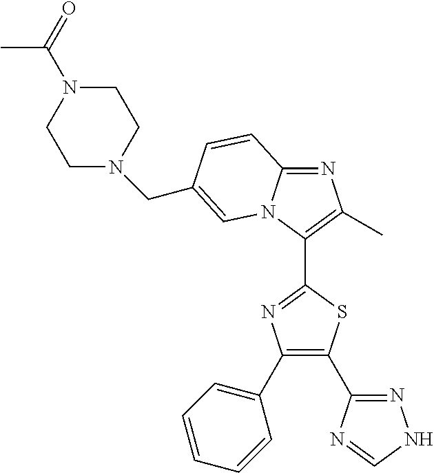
N1=C2N(C(C3=NC(C4=CC=CC=C4)=C(C4=NNC=N4)S3)=C1C)C=C(CN1CCN(C(=O)C)CC1)C=C2
